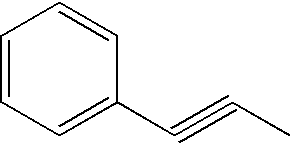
C1=CC=C(C#CC)C=C1
